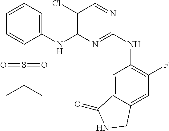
C1(NC2=C(Cl)C=NC(NC3=C(F)C=C4C(=C3)C(=O)NC4)=N2)=CC=CC=C1S(=O)(=O)C(C)C
